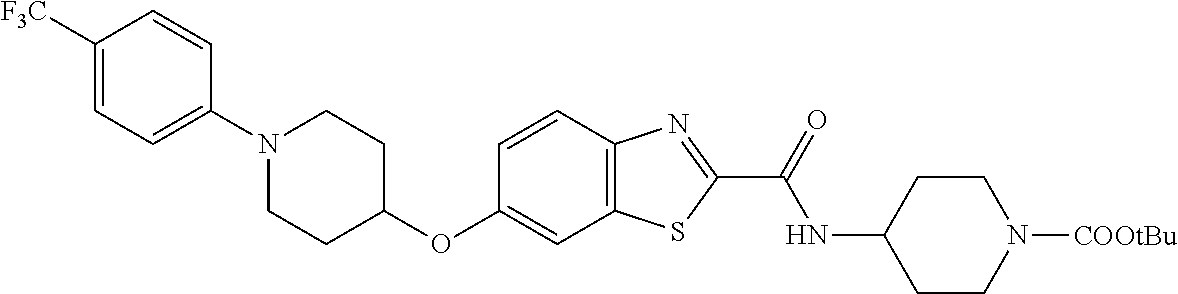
C1([F3C])=CC=C(N2CCC(OC3=CC4=C(C=C3)N=C(C(=O)NC3CCN([COOtBu])CC3)S4)CC2)C=C1
